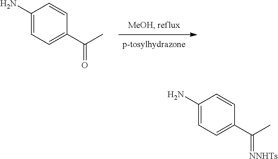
C1(N)=CC=C(C(C)=O)C=C1.C1(N)=CC=C(C(C)=[NNHTs])C=C1
